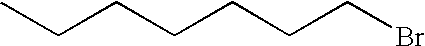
C(CCCCCBr)C
